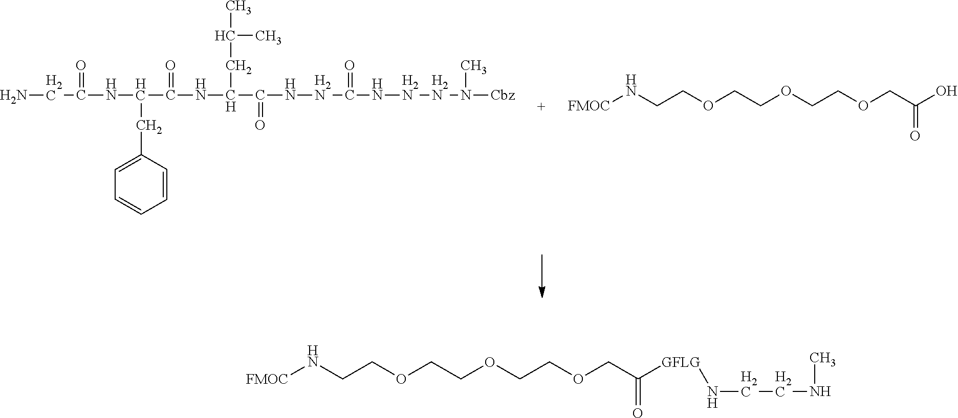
NCC(NC(C(NC(C(N[H2N]C(N[H2N][H2N]N(C)[Cbz])=O)=O)CC(C)C)=O)CC1=CC=CC=C1)=O.[FMOC]NCCOCCOCCOCC(O)=O.[FMOC]NCCOCCOCCOCC([GFLG]NCCNC)=O
